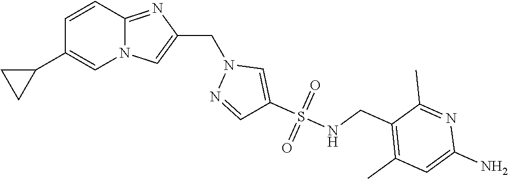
N12C(=NC(CN3N=CC(S(NCC4=C(C)C=C(N)N=C4C)(=O)=O)=C3)=C1)C=CC(C1CC1)=C2
